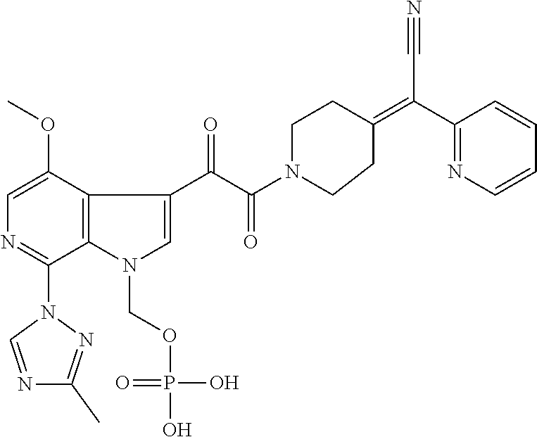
C1(OC)=CN=C(N2C=NC(C)=N2)C2=C1C(C(=O)C(=O)N1CCC(=C(C#N)C3=NC=CC=C3)CC1)=CN2COP(=O)(O)O
